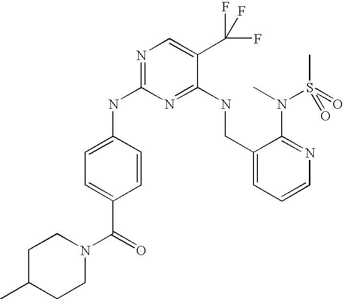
C1(CNC2=NC(NC3=CC=C(C(=O)N4CCC(C)CC4)C=C3)=NC=C2C(F)(F)F)=CC=CN=C1N(C)S(C)(=O)=O
